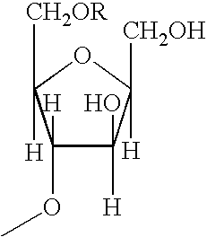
C1(OC)([H])C([H])(O)C([CH2OH])([H])OC1([H])[CH2OR]
